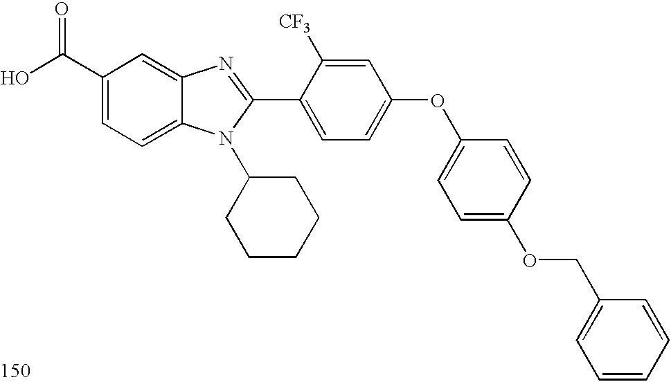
OC(C1=CC=C2C(=C1)N=C(C1=CC=C(OC3=CC=C(OCC4=CC=CC=C4)C=C3)C=C1[CF3])N2C1CCCCC1)=O
